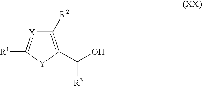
C1([R2])=C(C(O)[R3])[Y]C([R1])=[X]1
